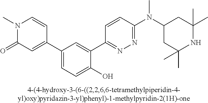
C1(C2=CC(=O)N(C)C=C2)=CC=C(O)C(C2=NN=C(N(C3CC(C)(C)NC(C)(C)C3)C)C=C2)=C1
